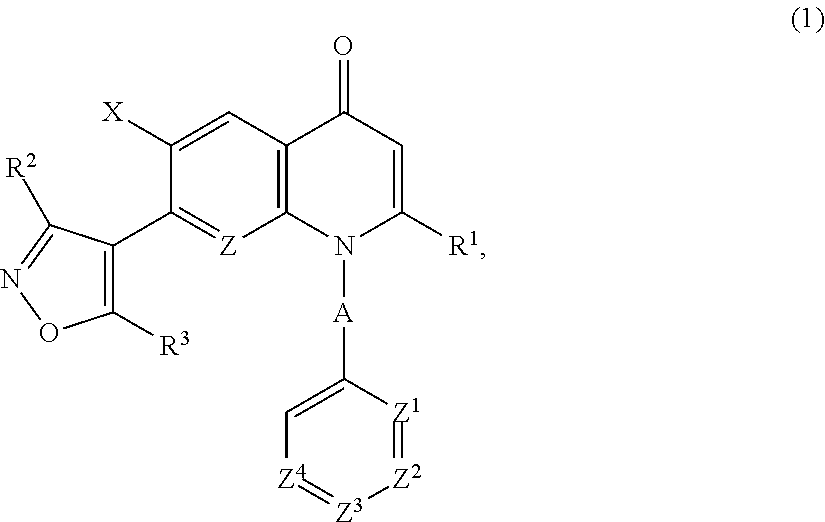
C1([R3])=C(C2=[Z]C3=C(C(=O)C=C([R1])N3[A]C3=C[Z4]=[Z3][Z2]=[Z1]3)C=C2[X])C([R2])=NO1
